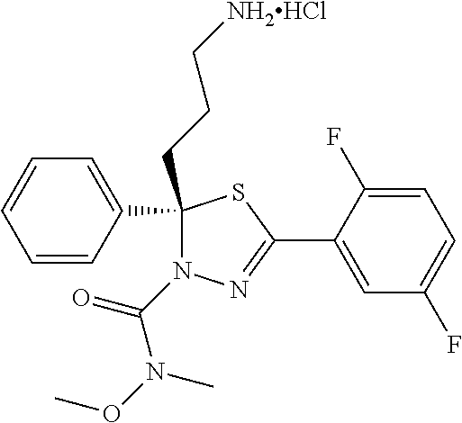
C1(C2=CC=CC=C2)(CCC[NH2HCl])N(C(N(OC)C)=O)N=C(C2=CC(F)=CC=C2F)S1
